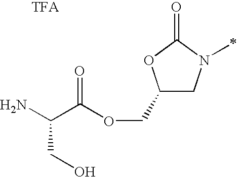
C1(COC(C(N)CO)=O)CN(C)C(=O)O1.[TFA]
